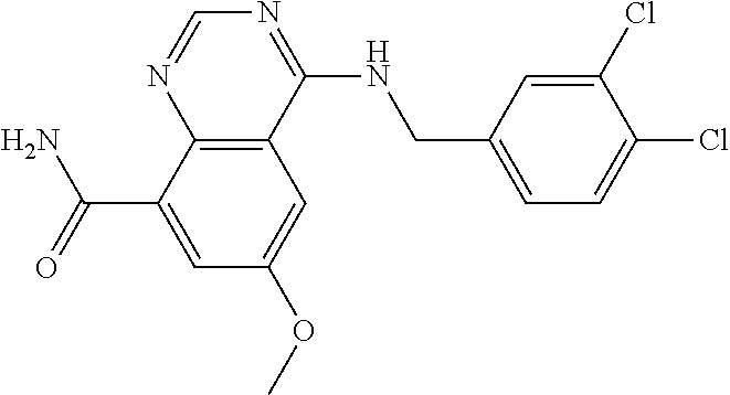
C(C1=CC(OC)=CC2=C1N=CN=C2NCC1=CC=C(Cl)C(Cl)=C1)(N)=O
